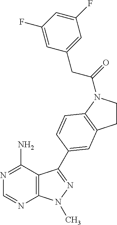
C1=NC2=C(C(N)=N1)C(C1=CC3=C(N(C(=O)CC4=CC(F)=CC(F)=C4)CC3)C=C1)=NN2C
